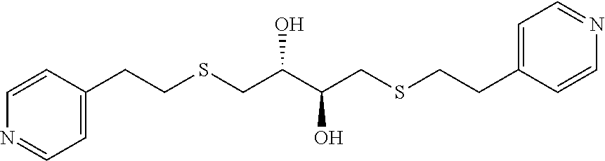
C1=C(CCSCC(O)C(O)CSCCC2=CC=NC=C2)C=CN=C1
